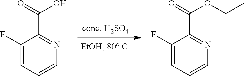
C1(F)=CC=CN=C1C(O)=O.C1(F)=CC=CN=C1C(OCC)=O
